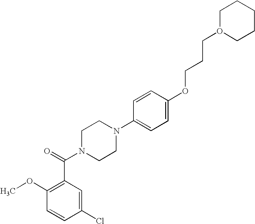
C1=CC(Cl)=CC(C(N2CCN(C3=CC=C(OCCCO4CCCCC4)C=C3)CC2)=O)=C1OC
